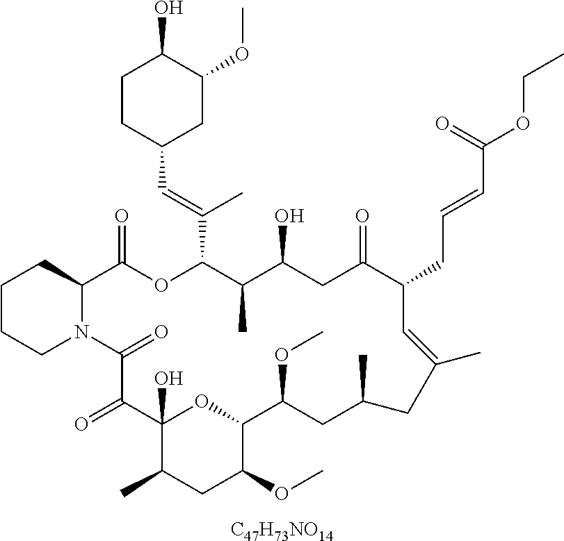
[C47H73NO14].C1CCN2C(C1)C(=O)OC(C(=CC1CC(OC)C(O)CC1)C)C(C)C(O)CC(=O)C(CC=CC(OCC)=O)C=C(C)CC(C)CC(OC)C1OC(O)(C(=O)C2=O)C(C)CC1OC
